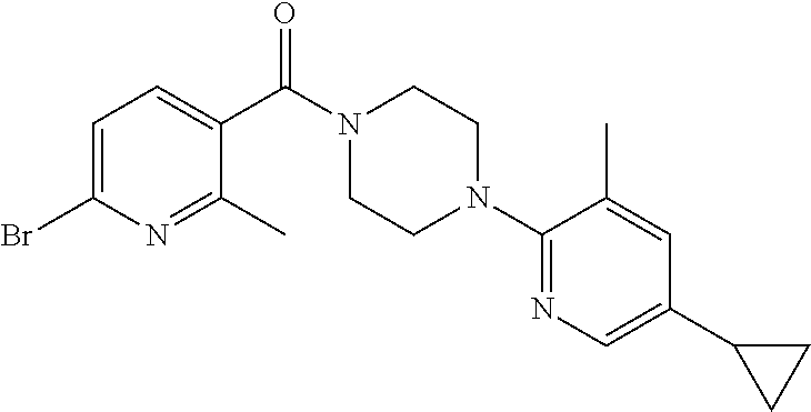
C1(C)=NC(Br)=CC=C1C(N1CCN(C2=NC=C(C3CC3)C=C2C)CC1)=O
